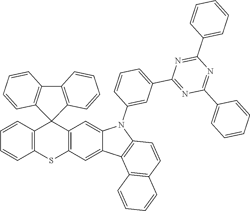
C12=C(SC3=C(C14C1=C(C5=C4C=CC=C5)C=CC=C1)C=C1C(=C3)C3=C(N1C1=CC(C4=NC(C5=CC=CC=C5)=NC(C5=CC=CC=C5)=N4)=CC=C1)C=CC1=C3C=CC=C1)C=CC=C2
